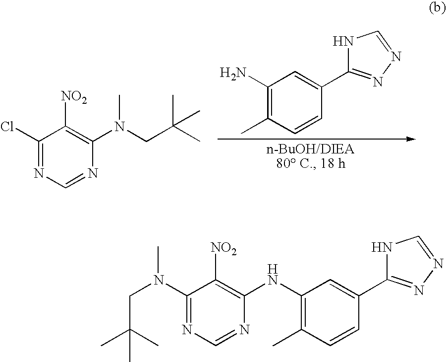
C1(N)=C(C)C=CC(C2=NN=CN2)=C1.C1(Cl)=NC=NC(N(CC(C)(C)C)C)=C1[NO2].C1(NC2=C([NO2])C(N(CC(C)(C)C)C)=NC=N2)=C(C)C=CC(C2=NN=CN2)=C1
